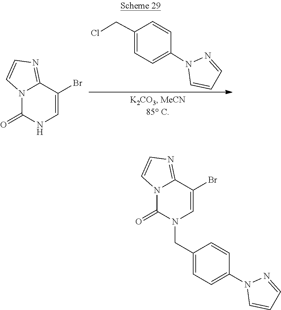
C1=CN(C2=CC=C(CCl)C=C2)N=C1.N12C(=O)NC=C(Br)C1=NC=C2.C1=NN(C2=CC=C(CN3C=C(Br)C4=NC=CN4C3=O)C=C2)C=C1
